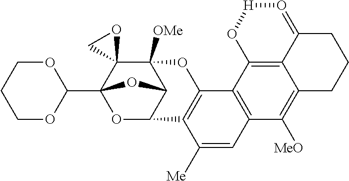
C12([OMe])C3(C4(C5OCCCO5)OC(C1O4)C1=C(O2)C2=C(C=C1[Me])C([MeO])=C1C4=C2O[H]O=C4CCC1)OC3
